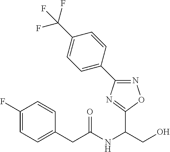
C1=C(F)C=CC(CC(NC(CO)C2=NC(C3=CC=C(C(F)(F)F)C=C3)=NO2)=O)=C1
